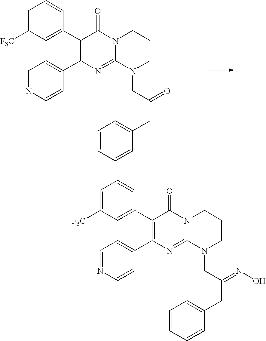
C1(C2=C(C3=CC=NC=C3)N=C3N(C2=O)CCCN3CC(=O)CC2=CC=CC=C2)=CC([F3C])=CC=C1.C1(C2=C(C3=CC=NC=C3)N=C3N(C2=O)CCCN3CC(=NO)CC2=CC=CC=C2)=CC([F3C])=CC=C1
